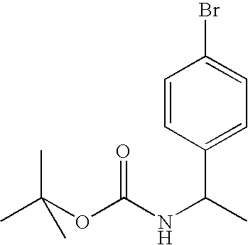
C1=CC(C(NC(OC(C)(C)C)=O)C)=CC=C1Br
